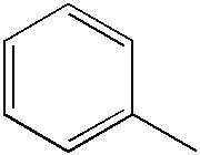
C1=CC=C(C)C=C1
